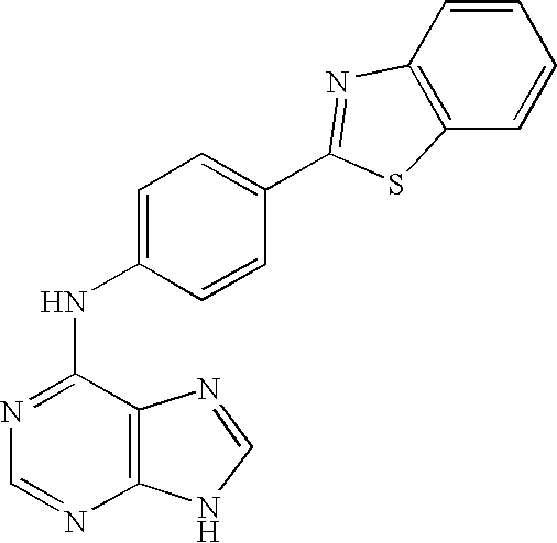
N1=C(NC2=CC=C(C3=NC4=C(S3)C=CC=C4)C=C2)C2=C(N=C1)NC=N2
